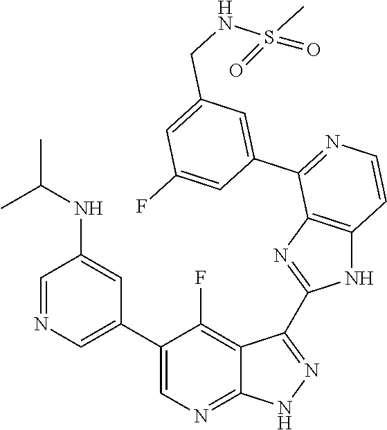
C1=NC=C(C2=CN=C3C(=C2F)C(C2=NC4=C(N2)C=CN=C4C2=CC(CNS(C)(=O)=O)=CC(F)=C2)=N[N H]3)C=C1NC(C)C
